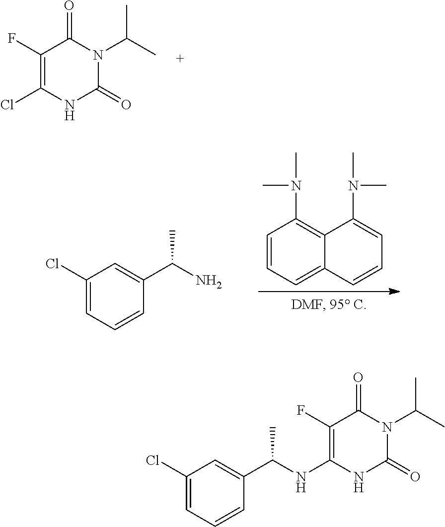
ClC1=C(F)C(=O)N(C(C)C)C(=O)N1.C1(Cl)=CC=CC(C(N)C)=C1.C1=CC=C2C(=C1N(C)C)C(N(C)C)=CC=C2.C1(Cl)=CC=CC(C(NC2=C(F)C(=O)N(C(C)C)C(=O)N2)C)=C1
